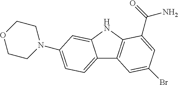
C12=CC=C(N3CCOCC3)C=C1NC1=C2C=C(Br)C=C1C(=O)N
